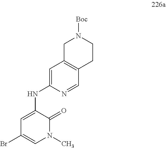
C1=C(NC2=CC3=C(C=N2)CCN([Boc])C3)C(=O)N(C)C=C1Br
